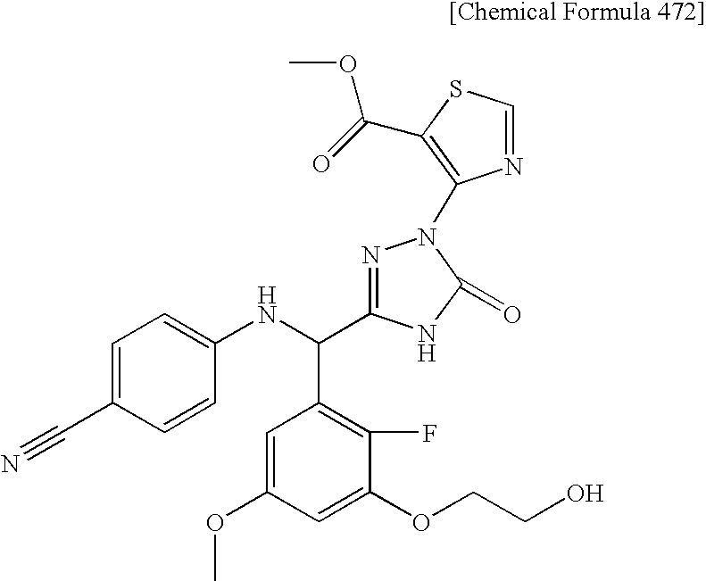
C1=C(C#N)C=CC(NC(C2=C(F)C(OCCO)=CC(OC)=C2)C2=NN(C3=C(C(=O)OC)SC=N3)C(=O)N2)=C1
